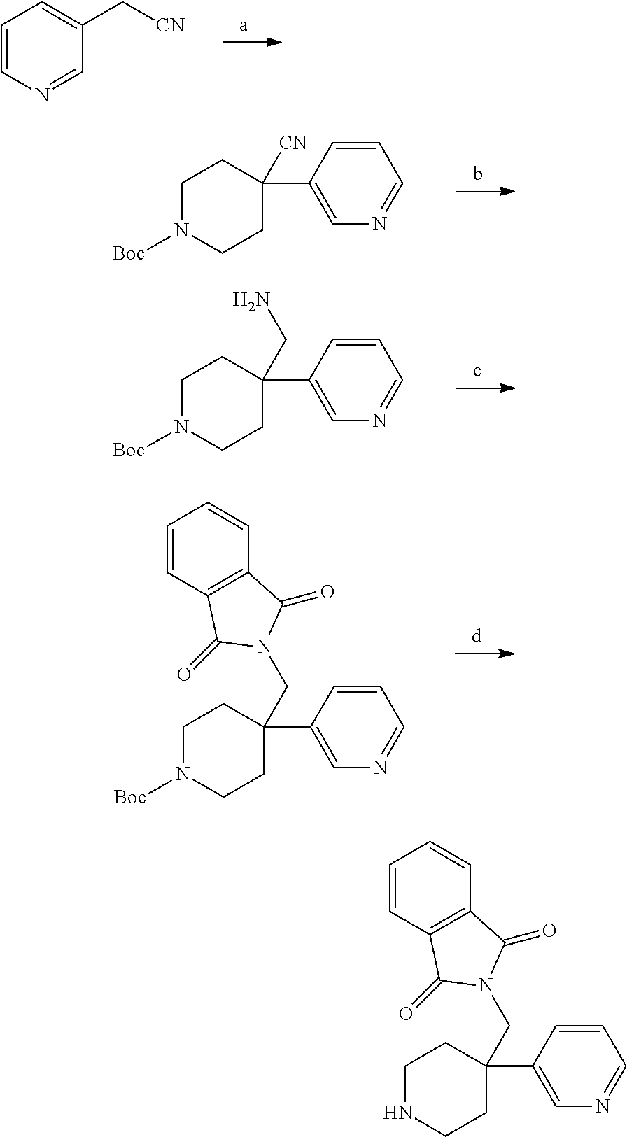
C1=CN=CC(C[CN])=C1.C1N([Boc])CCC(C2=CN=CC=C2)([CN])C1.C1N([Boc])CCC(C2=CN=CC=C2)(CN)C1.C1N([Boc])CCC(C2=CN=CC=C2)(CN2C(=O)C3=C(C=CC=C3)C2=O)C1.C1NCCC(C2=CN=CC=C2)(CN2C(=O)C3=C(C=CC=C3)C2=O)C1
